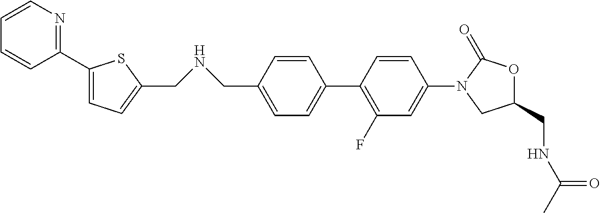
C1=CC(C2=CC=C(CNCC3=CC=C(C4=C(F)C=C(N5CC(CNC(C)=O)OC5=O)C=C4)C=C3)S2)=NC=C1
